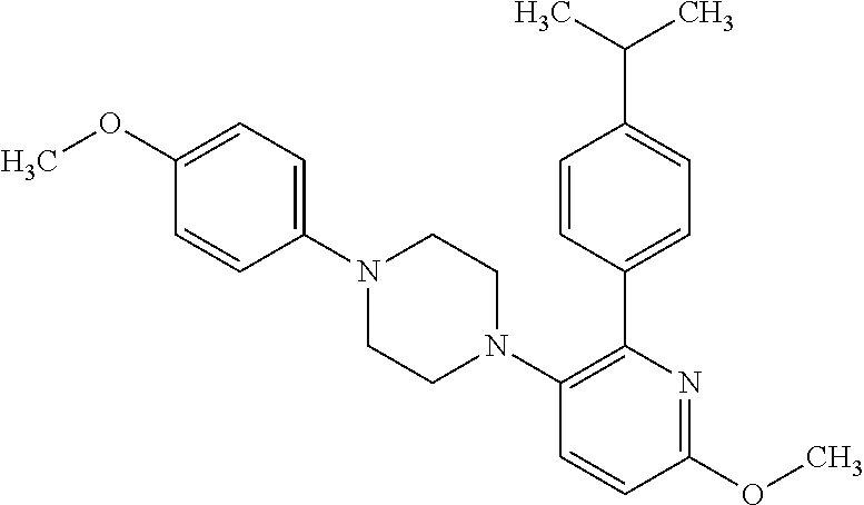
C1(OC)=CC=C(N2CCN(C3=C(C4=CC=C(C(C)C)C=C4)N=C(OC)C=C3)CC2)C=C1
